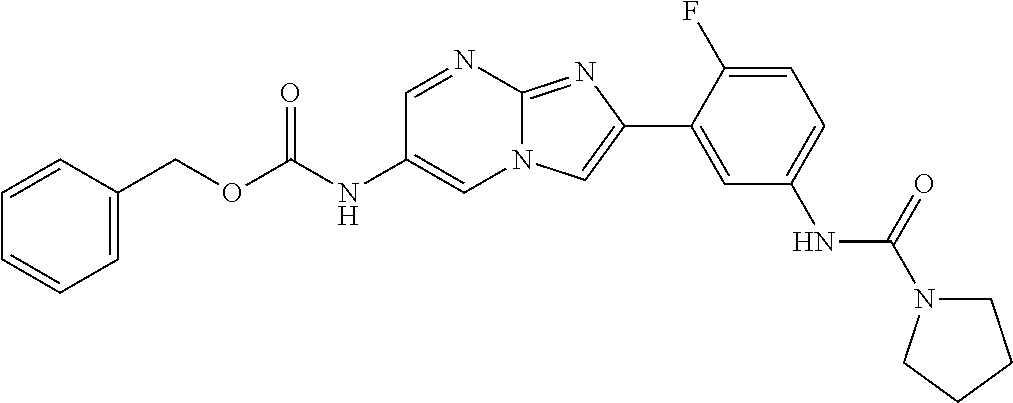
C1=NC2=NC(C3=CC(NC(=O)N4CCCC4)=CC=C3F)=CN2C=C1NC(OCC1=CC=CC=C1)=O
